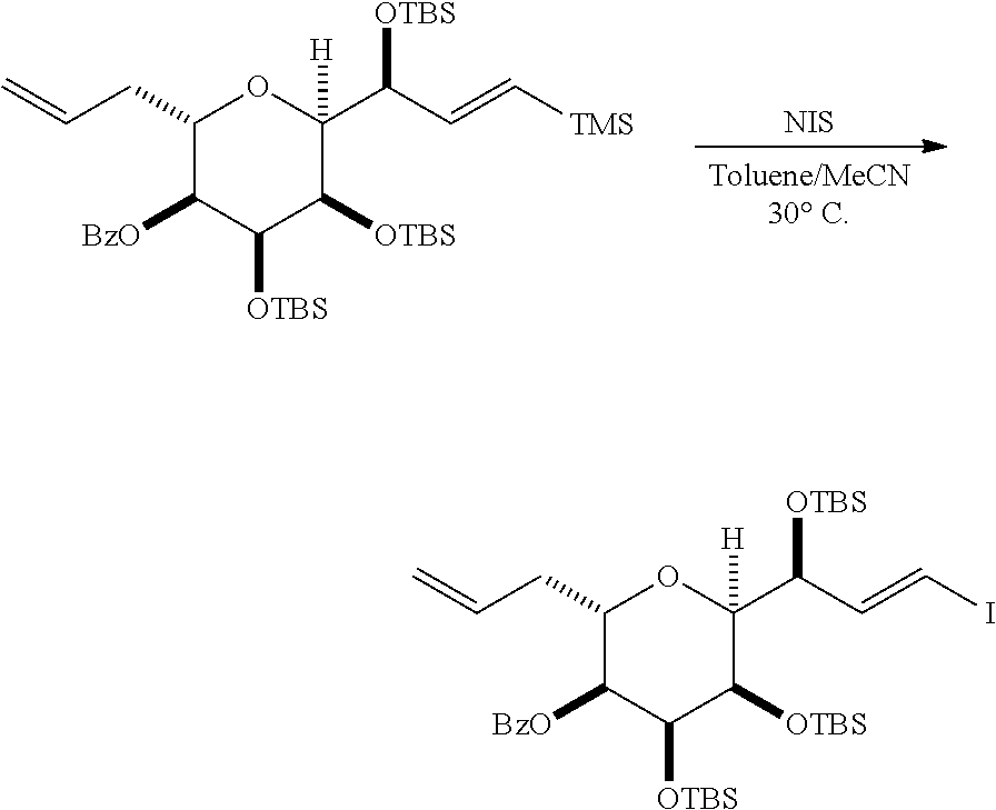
C1(CC=C)C([BzO])C([OTBS])C([OTBS])C(C(C=C[TMS])[OTBS])([H])O1.[NIS].C1(CC=C)C([BzO])C([OTBS])C([OTBS])C(C(C=CI)[OTBS])([H])O1
